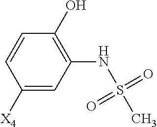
CS(=O)(=O)NC1=C(O)C=CC([X4])=C1
